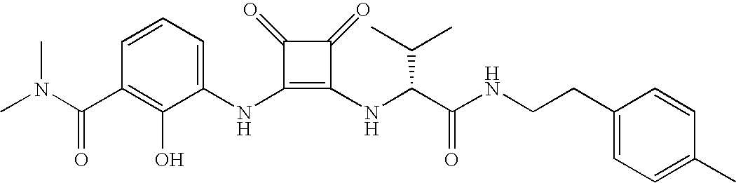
CN(C(C1=C(O)C(NC2=C(NC(C(NCCC3=CC=C(C)C=C3)=O)C(C)C)C(=O)C2=O)=CC=C1)=O)C
